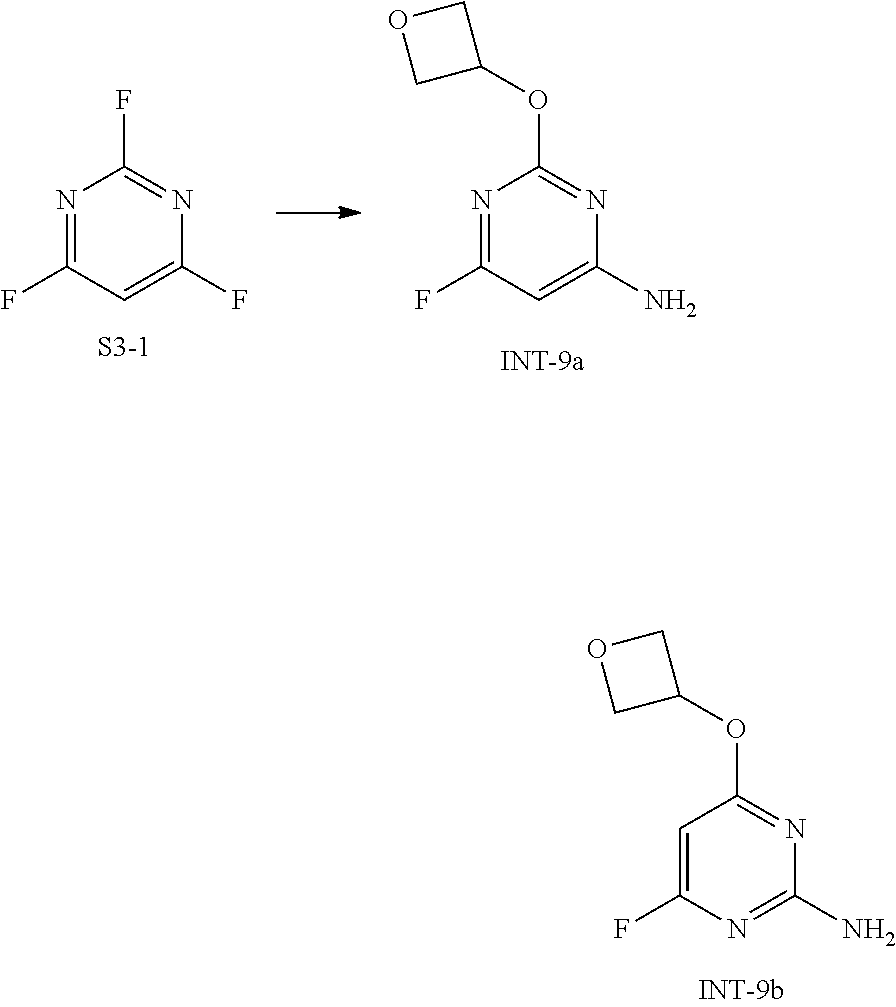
C1=C(F)N=C(N)N=C1OC1COC1.N1=C(F)C=C(F)N=C1F.[S3-1].N1=C(F)C=C(N)N=C1OC1COC1
